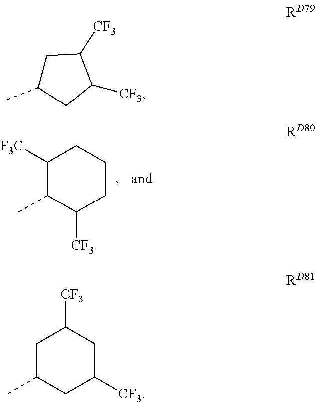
C1([F3C])C(C)C([CF3])CCC1.C1C(C)CC([CF3])C1[CF3].C1C(C)CC([CF3])CC1[CF3]
